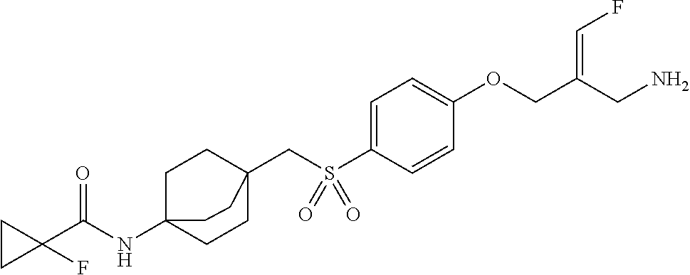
C1=C(S(CC23CCC(NC(C4(F)CC4)=O)(CC2)CC3)(=O)=O)C=CC(OCC(CN)=CF)=C1
